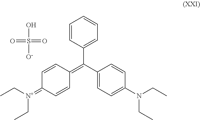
C1=CC(C(C2=CC=C(N(CC)CC)C=C2)=C2C=CC(=[N+](CC)CC)C=C2)=CC=C1.O=S(=O)([O-])O
